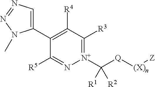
C1(C2=C([R4])C([R3])=[N+](C([Q][(X)n][Z])([R1])[R2])N=C2[R5])=CN=NN1C
